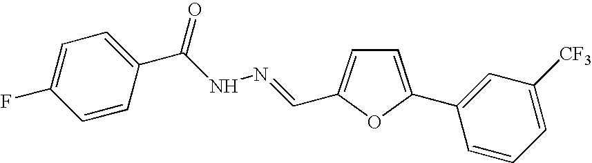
C1=CC(C(NN=CC2=CC=C(C3=CC([CF3])=CC=C3)O2)=O)=CC=C1F
